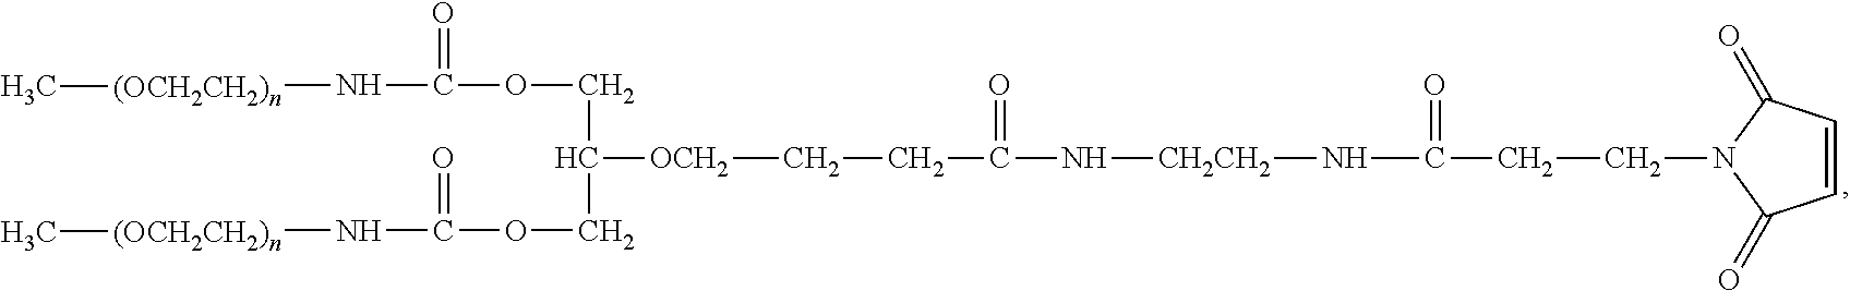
C(OC(N[(OCH2CH2)n]C)=O)C(COC(N[(OCH2CH2)n]C)=O)[OCH2]CCC(=O)N[CH2CH2]NC(=O)CCN1C(=O)C=CC1=O
